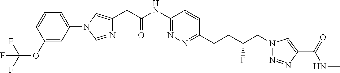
N1=CN(C2=CC=CC(OC(F)(F)F)=C2)C=C1CC(NC1=NN=C(CCC(CN2N=NC(C(=O)NC)=C2)F)C=C1)=O
